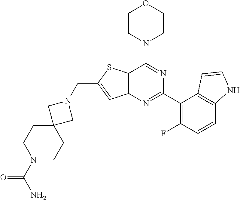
C12=C(N=C(C3=C(F)C=CC4=C3C=CN4)N=C1N1CCOCC1)C=C(CN1CC3(C1)CCN(C(N)=O)CC3)S2
